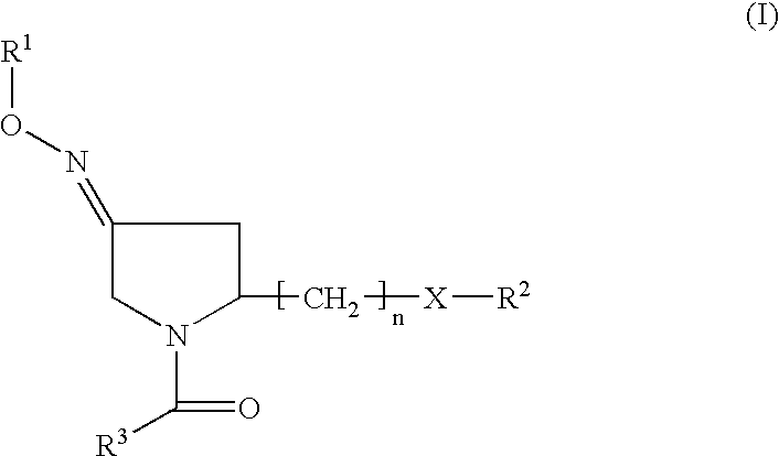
C1(=NO[R1])CN(C(=O)[R3])C(C[X][R2])C1
